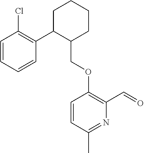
C1C(C2=C(Cl)C=CC=C2)C(COC2=C(C=O)N=C(C)C=C2)CCC1
